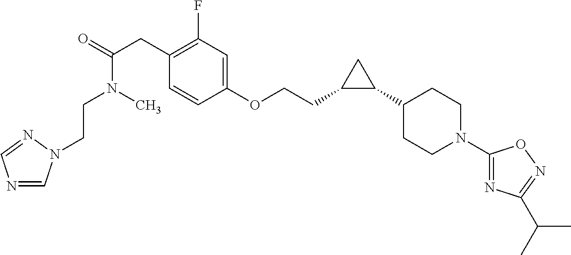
C(N(C)C(=O)CC1=C(F)C=C(OCCC2C(C3CCN(C4=NC(C(C)C)=NO4)CC3)C2)C=C1)CN1C=NC=N1
